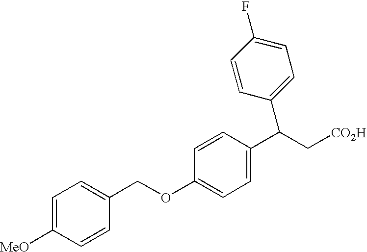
C(OC1=CC=C(C(C[CO2H])C2=CC=C(F)C=C2)C=C1)C1=CC=C([MeO])C=C1
